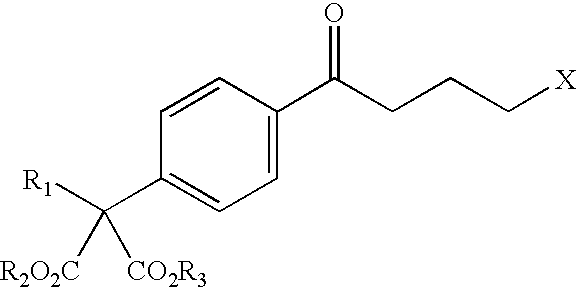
C1=CC(C([R1])([R2O2C])[CO2R3])=CC=C1C(CCC[X])=O
